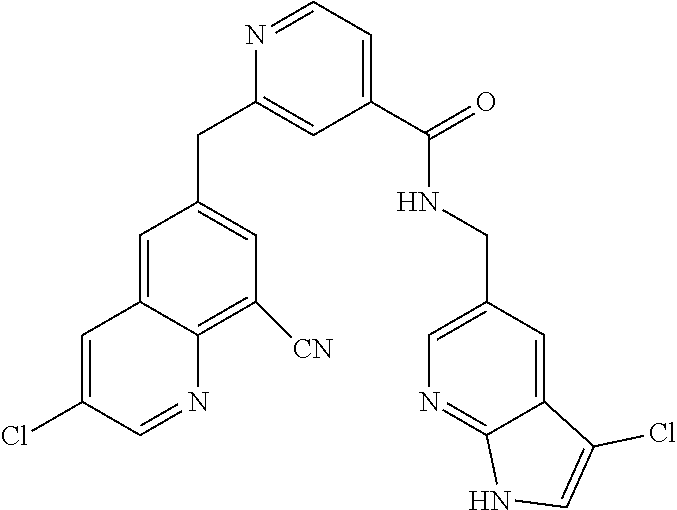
N1=CC=C(C(NCC2=CN=C3C(=C2)C(Cl)=CN3)=O)C=C1CC1=CC([CN])=C2C(=C1)C=C(Cl)C=N2
